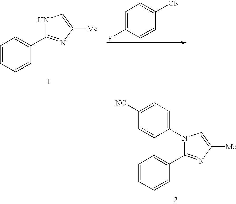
C1=CC=CC(C2=NC([Me])=CN2C2=CC=C([NC])C=C2)=C1.C1=CC=CC(C2=NC([Me])=CN2)=C1.C1=C(F)C=CC([CN])=C1
